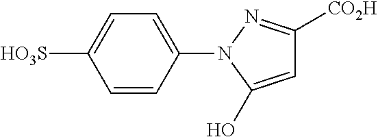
C1=C(O)N(C2=CC=C([HO3S])C=C2)N=C1[CO2H]
